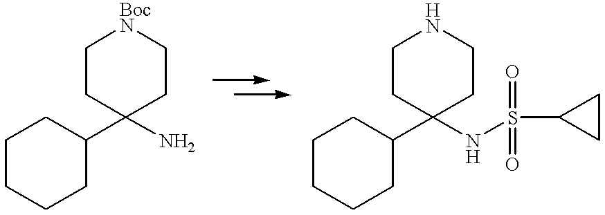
C1CCCC(C2(N)CC[BocN]CC2)C1.C1CCCC(C2(NS(C3CC3)(=O)=O)CCNCC2)C1
